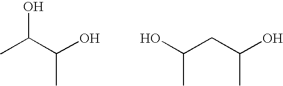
CC(C(O)C)O.OC(CC(O)C)C
